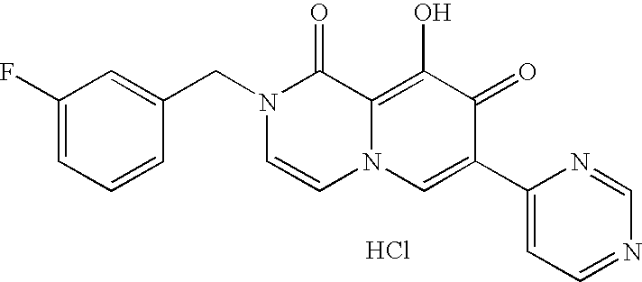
C1=C(CN2C=CN3C(=C(O)C(=O)C(C4=CC=NC=N4)=C3)C2=O)C=CC=C1F.Cl
